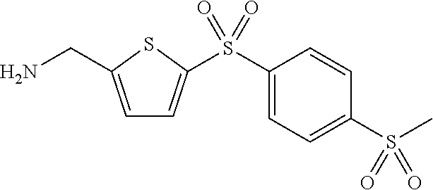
C1=C(CN)SC(S(C2=CC=C(S(C)(=O)=O)C=C2)(=O)=O)=C1
